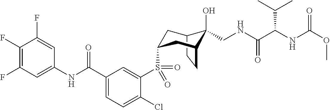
C12CCC(CC(S(C3=CC(C(NC4=CC(F)=C(F)C(F)=C4)=O)=CC=C3Cl)(=O)=O)C1)C2(O)CNC(C(NC(OC)=O)C(C)C)=O
